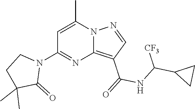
C12=C(C(=O)NC(C3CC3)[CF3])C=NN1C(C)=CC(N1CCC(C)(C)C1=O)=N2
